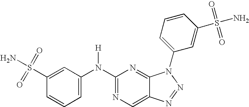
C1(N(C2=CC=CC(S(=O)(=O)N)=C2)[H])=NC=C2C(=N1)N(C1=CC=CC(S(N)(=O)=O)=C1)N=N2
